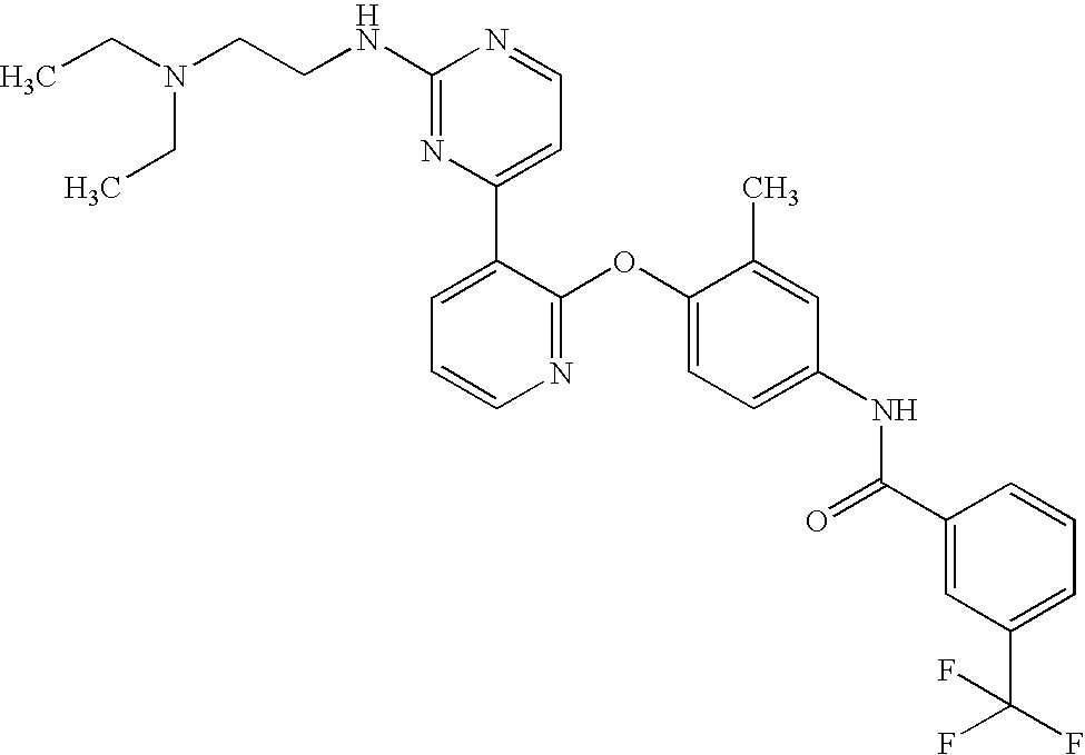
C1(NCCN(CC)CC)=NC(C2=CC=CN=C2OC2=CC=C(NC(=O)C3=CC(C(F)(F)F)=CC=C3)C=C2C)=CC=N1
